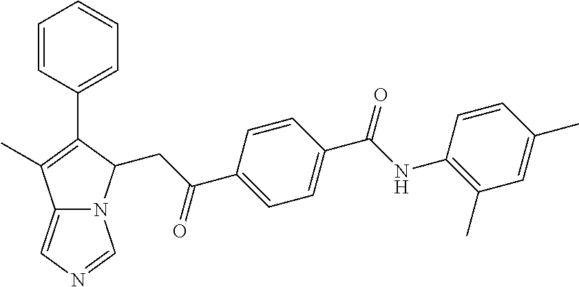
C1=CC(C(NC2=C(C)C=C(C)C=C2)=O)=CC=C1C(CC1N2C(=CN=C2)C(C)=C1C1=CC=CC=C1)=O
